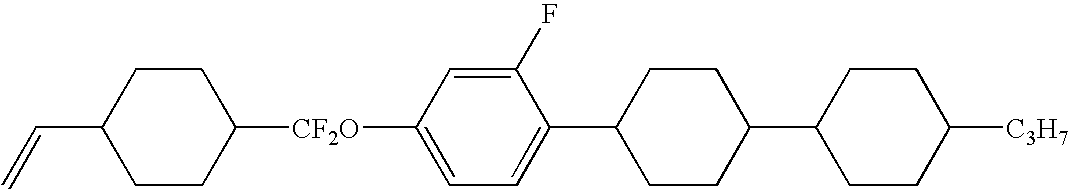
C1([CF2O]C2=CC=C(C3CCC(C4CCC([C3H7])CC4)CC3)C(F)=C2)CCC(C=C)CC1
